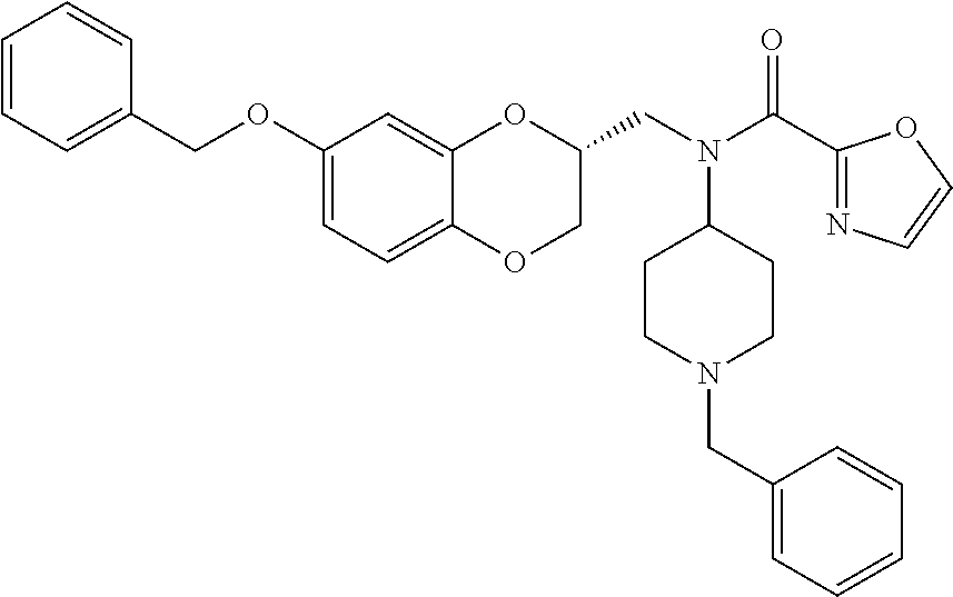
C1(OCC2=CC=CC=C2)=CC=C2C(=C1)OC(CN(C(C1=NC=CO1)=O)C1CCN(CC3=CC=CC=C3)CC1)CO2
